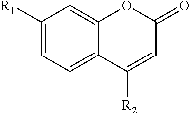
C1([R1])=CC=C2C(=C1)OC(=O)C=C2[R2]
